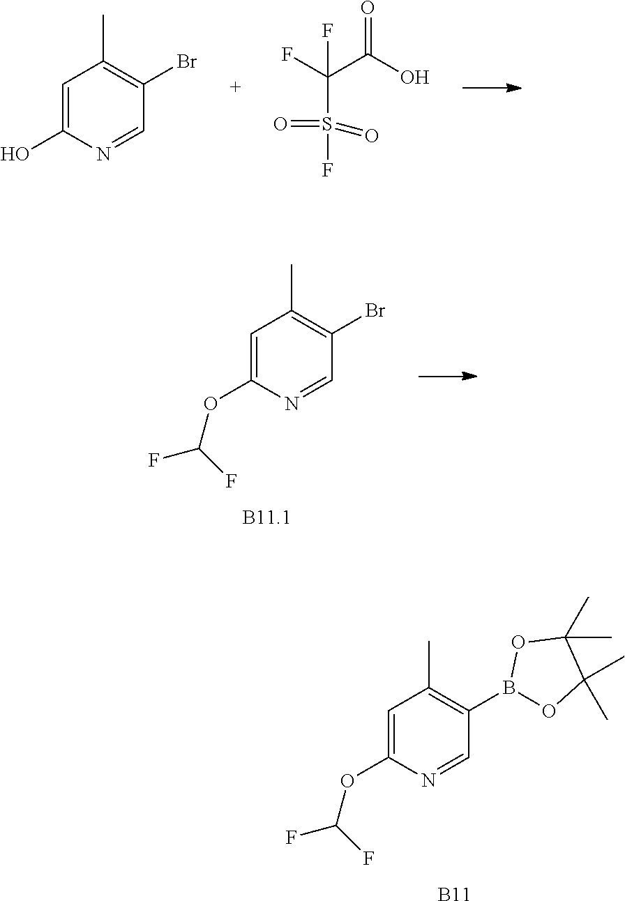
O1C(C)(C)C(C)(C)OB1C1=C(C)C=C(OC(F)F)N=C1.[B11].C1=C(O)N=CC(Br)=C1C.C(S(=O)(=O)F)(C(=O)O)(F)F.C1=C(OC(F)F)N=CC(Br)=C1C
